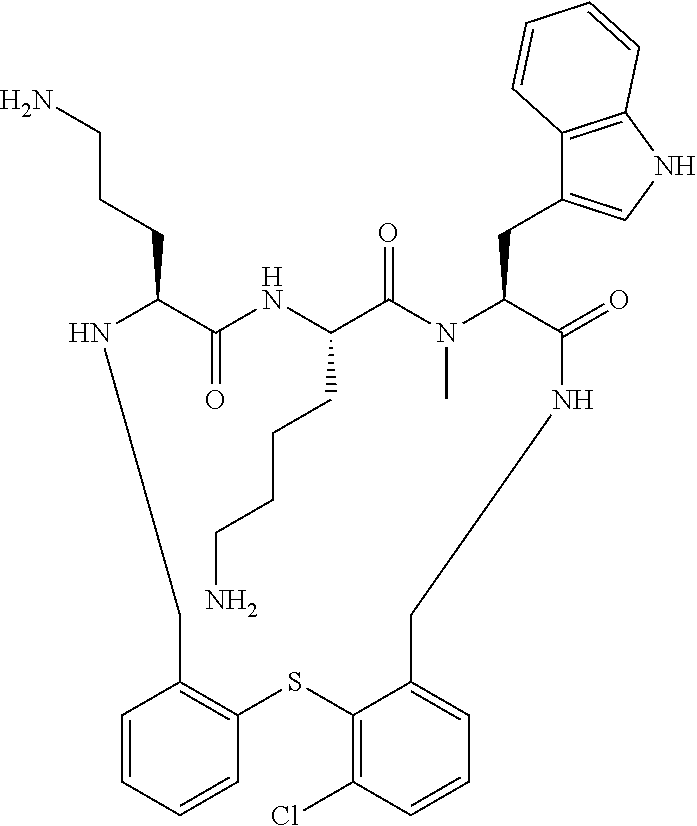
C1=CC=CC2=C1CNC(CCCN)C(=O)NC(CCCCN)C(=O)N(C)C(CC1=CNC3=C1C=CC=C3)C(=O)NCC1=CC=CC(Cl)=C1S2
